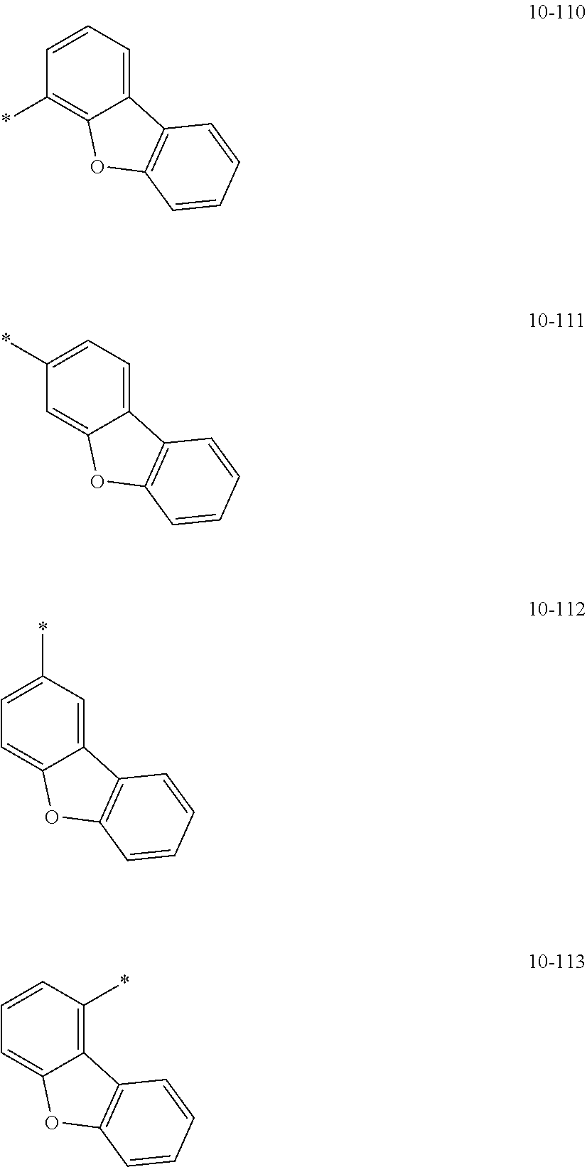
C1=CC=C2C(=C1*)OC1=C2C=CC=C1.C1(*)=CC=C2C(=C1)OC1=C2C=CC=C1.C1=C(*)C=C2C(=C1)OC1=C2C=CC=C1.C1=CC(*)=C2C(=C1)OC1=C2C=CC=C1
